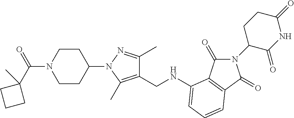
C1(CNC2=CC=CC3=C2C(=O)N(C2C(=O)NC(=O)CC2)C3=O)=C(C)N(C2CCN(C(C3(C)CCC3)=O)CC2)N=C1C
